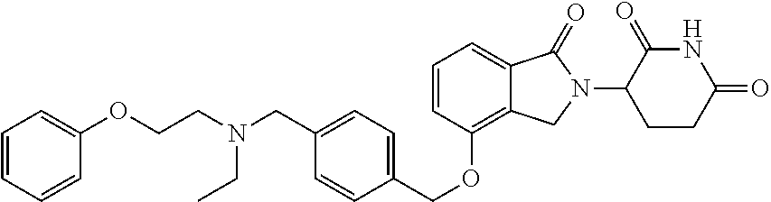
O(C1=C2C(=CC=C1)C(=O)N(C1CCC(=O)NC1=O)C2)CC1=CC=C(CN(CCOC2=CC=CC=C2)CC)C=C1
